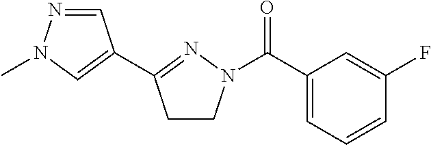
C1(C(=O)N2CCC(C3=CN(C)N=C3)=N2)=CC=CC(F)=C1
